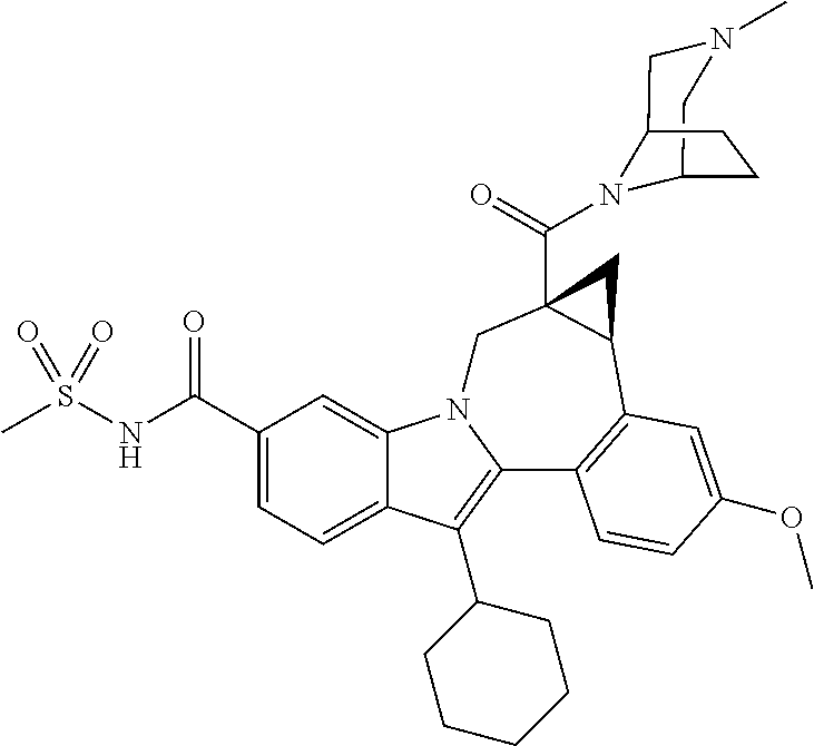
C1(C(NS(C)(=O)=O)=O)=CC=C2C(=C1)N1C(=C2C2CCCCC2)C2=C(C3C(C(=O)N4C5CN(C)CC4CC5)(C1)C3)C=C(OC)C=C2
